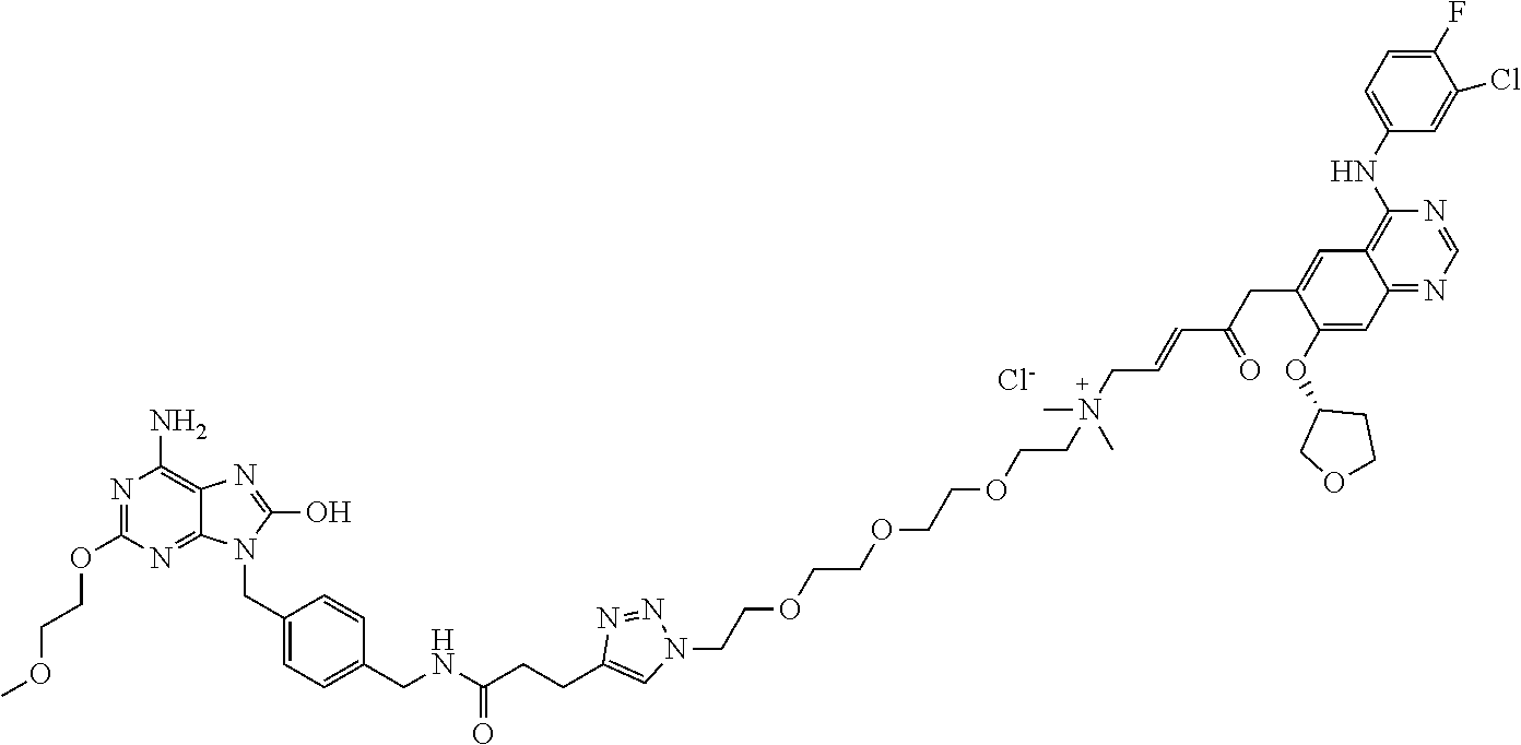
N1=C(OCCOC)N=C2C(=C1N)N=C(O)N2CC1=CC=C(CNC(CCC2=CN(CCOCCOCCOCCN(CC=CC(=O)CC3=CC4=C(NC5=CC=C(F)C(Cl)=C5)N=CN=C4C=C3OC3COCC3)(C)C)N=N2)=O)C=C1.[Cl-]
